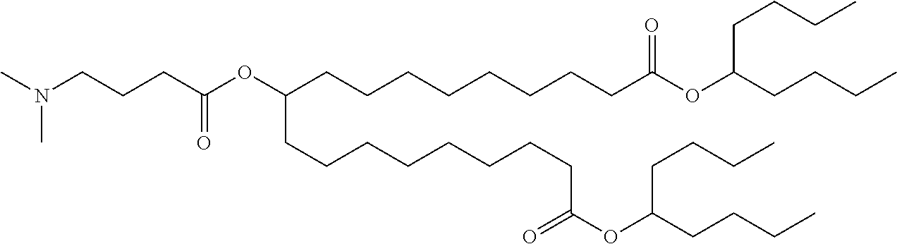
CN(CCCC(OC(CCCCCCCCC(OC(CCCC)CCCC)=O)CCCCCCCCC(OC(CCCC)CCCC)=O)=O)C
